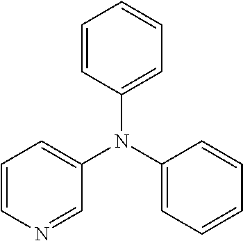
C1=CN=CC(N(C2=CC=CC=C2)C2=CC=CC=C2)=C1
